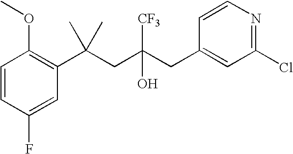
C1=CC(F)=CC(C(CC(CC2=CC(Cl)=NC=C2)([CF3])O)(C)C)=C1OC
